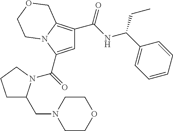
C1=C(C(=O)N2C(CN3CCOCC3)CCC2)N2C(=C1C(NC(C1=CC=CC=C1)CC)=O)COCC2
